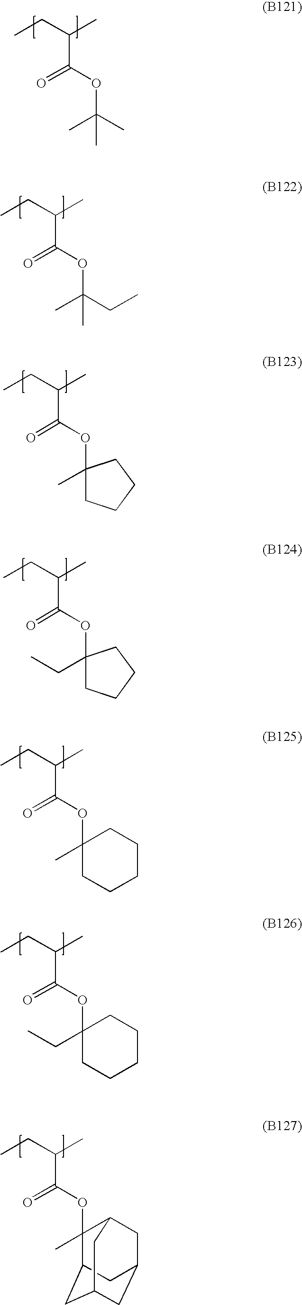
CCC(C)C(OC(C)(C)C)=O.CCC(C)C(OC(CC)(C)C)=O.CCC(C)C(OC1(C)CCCC1)=O.CCC(C)C(OC1(CC)CCCC1)=O.CCC(C)C(OC1(C)CCCCC1)=O.CCC(C)C(OC1(CC)CCCCC1)=O.CCC(C)C(OC1(C)C2CC3CC(CC1C3)C2)=O
